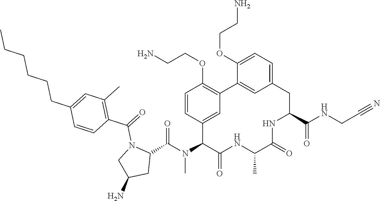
C1(C(N(C2C(=O)NC(C)C(=O)NC(C(NCC#N)=O)CC3=CC=C(OCCN)C(=C3)C3=C(OCCN)C=CC2=C3)C)=O)N(C(=O)C2=C(C)C=C(CCCCCC)C=C2)CC(N)C1
